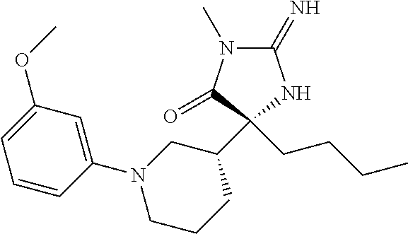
C1(=N)N(C)C(=O)C(CCCC)(C2CN(C3=CC(OC)=CC=C3)CCC2)N1
